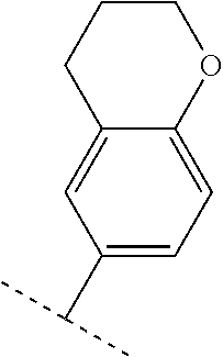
C1(C(C)C)=CC=C2C(=C1)CCCO2
